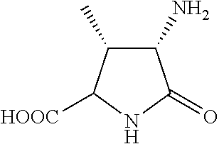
C1(N)C(C)C([HOOC])NC1=O
